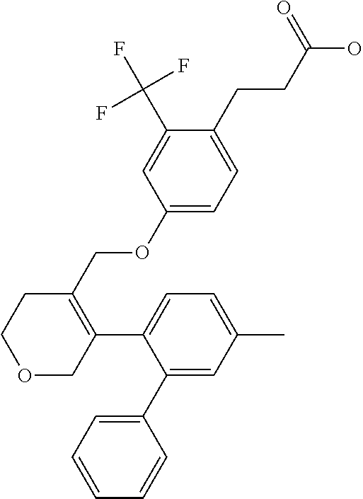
C1(C(F)(F)F)=CC(OCC2=C(C3=CC=C(C)C=C3C3=CC=CC=C3)COCC2)=CC=C1CCC(=O)O
